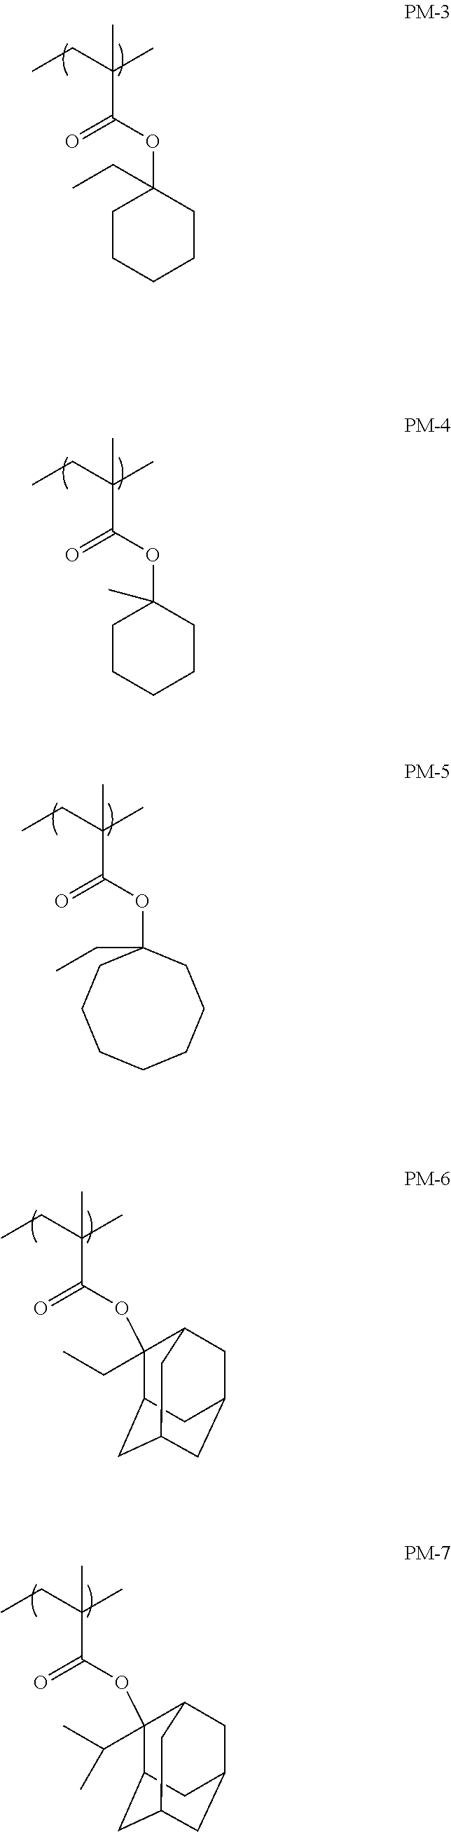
CCC(C(=O)OC1(CC)CCCCC1)(C)C.CCC(C(=O)OC1(C)CCCCC1)(C)C.CCC(C(=O)OC1(CC)CCCCCCC1)(C)C.CCC(C(=O)OC1(CC)C2CC3CC(CC1C3)C2)(C)C.CCC(C(=O)OC1(C(C)C)C2CC3CC(CC1C3)C2)(C)C
